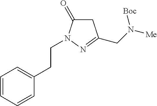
C(CN1C(=O)CC(CN([Me])[Boc])=N1)C1=CC=CC=C1
